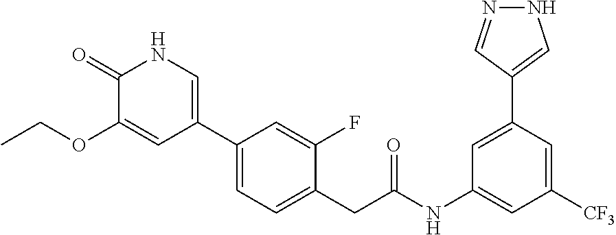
C1(NC(CC2=CC=C(C3=CNC(=O)C(OCC)=C3)C=C2F)=O)=CC([CF3])=CC(C2=CNN=C2)=C1
